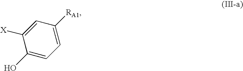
C1=C([RA1])C=C([X])C(O)=C1
